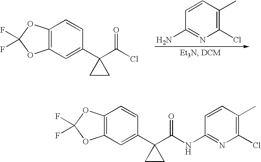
C12=C(C=C(C3(C(Cl)=O)CC3)C=C1)OC(F)(F)O2.C1=CC(C)=C(Cl)N=C1N.C12=C(C=C(C3(C(NC4=NC(Cl)=C(C)C=C4)=O)CC3)C=C1)OC(F)(F)O2
